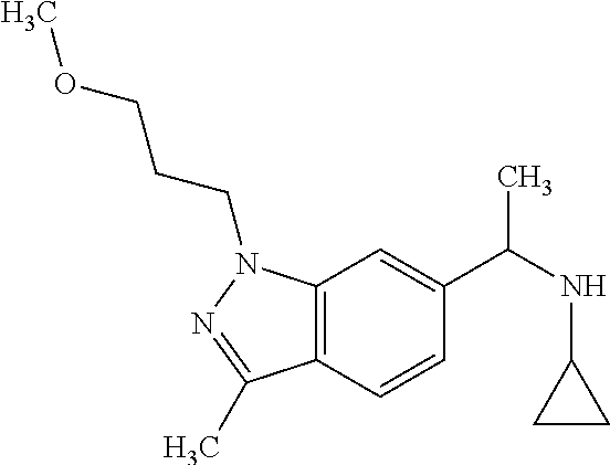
C1(C(NC2CC2)C)=CC2=C(C=C1)C(C)=NN2CCCOC
